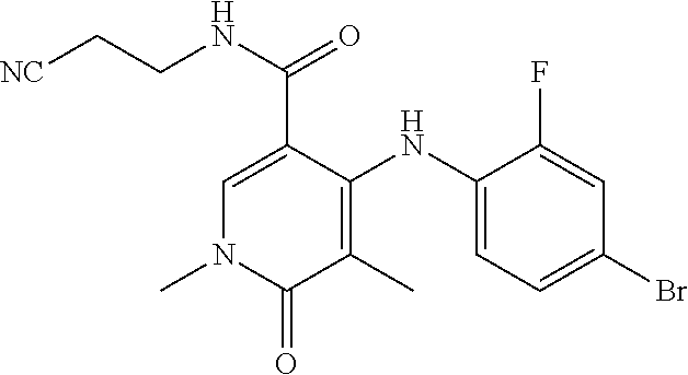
C1(NC2=C(C)C(=O)N(C)C=C2C(NCC[NC])=O)=CC=C(Br)C=C1F
